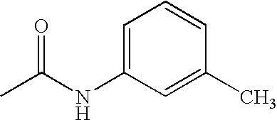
CC(NC1=CC=CC(C)=C1)=O
